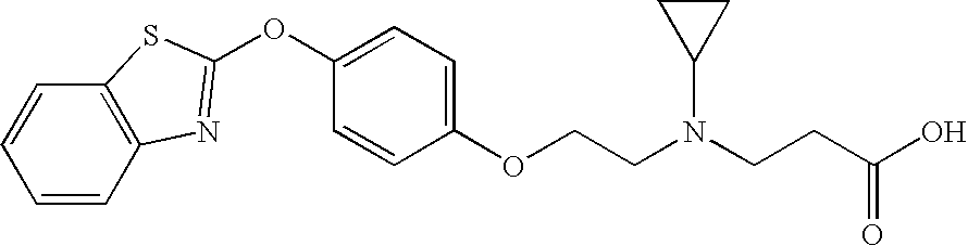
C1=CC=CC2=C1SC(OC1=CC=C(OCCN(CCC(O)=O)C3CC3)C=C1)=N2
